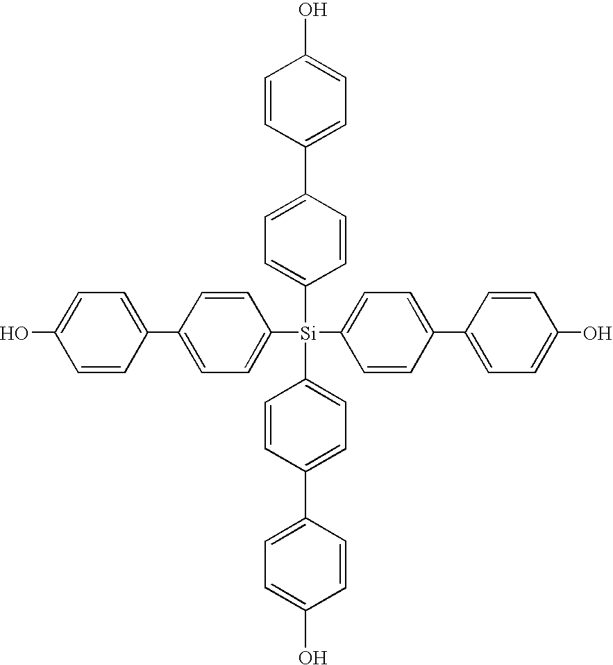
C1=CC(C2=CC=C([Si](C3=CC=C(C4=CC=C(O)C=C4)C=C3)(C3=CC=C(C4=CC=C(O)C=C4)C=C3)C3=CC=C(C4=CC=C(O)C=C4)C=C3)C=C2)=CC=C1O
